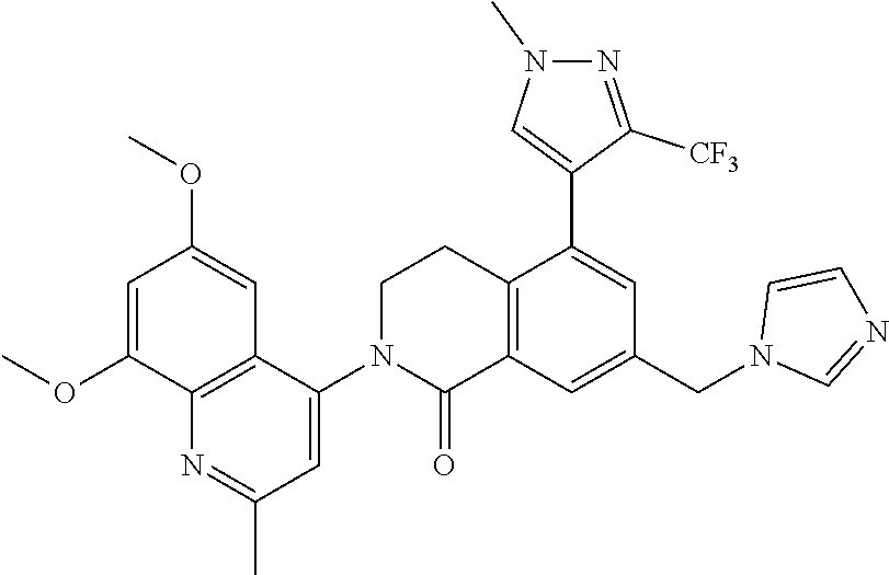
C1=C(OC)C2=C(C=C1OC)C(N1C(=O)C3=C(CC1)C(C1=CN(C)N=C1[CF3])=CC(CN1C=NC=C1)=C3)=CC(C)=N2
